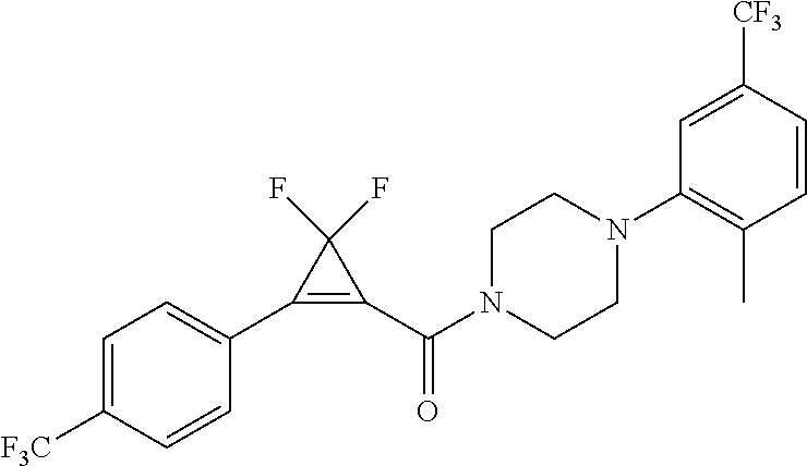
C1(C2=C(C(N3CCN(C4=C(C)C=CC([CF3])=C4)CC3)=O)C2(F)F)=CC=C([F3C])C=C1
